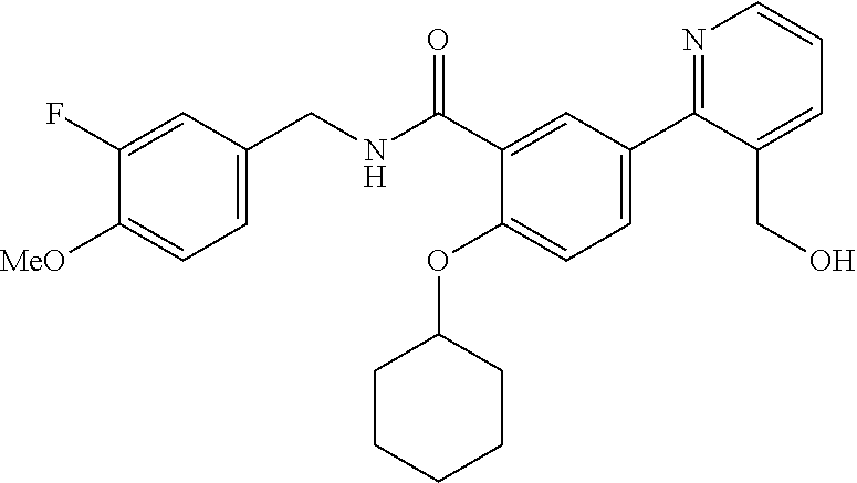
C1=C(CNC(C2=CC(C3=NC=CC=C3CO)=CC=C2OC2CCCCC2)=O)C=C(F)C([MeO])=C1
